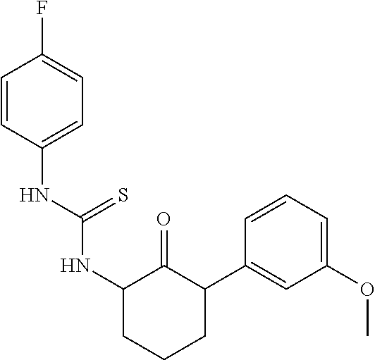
C1(OC)=CC=CC(C2C(=O)C(NC(NC3=CC=C(F)C=C3)=S)CCC2)=C1
